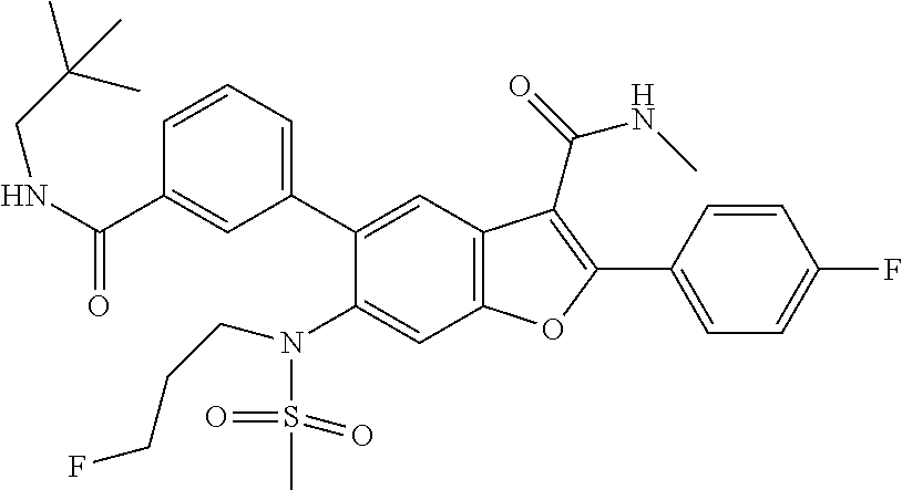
C1=CC=C(C2=CC3=C(C=C2N(S(C)(=O)=O)CCCF)OC(C2=CC=C(F)C=C2)=C3C(NC)=O)C=C1C(NCC(C)(C)C)=O
